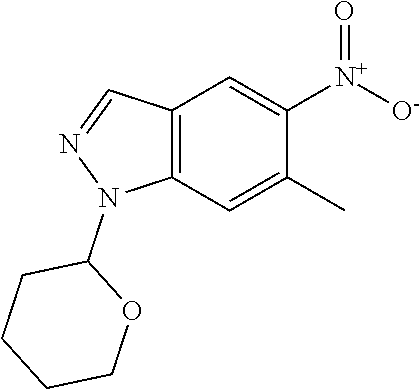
C12=C(C=C(C)C([N+]([O-])=O)=C1)N(C1CCCCO1)N=C2
